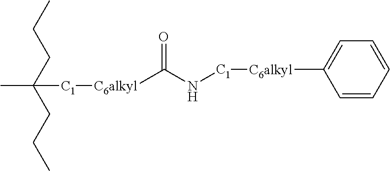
CC(CCC)(CCC)[C1][C6alkyl]C(N[C1][C6alkyl]C1=CC=CC=C1)=O
